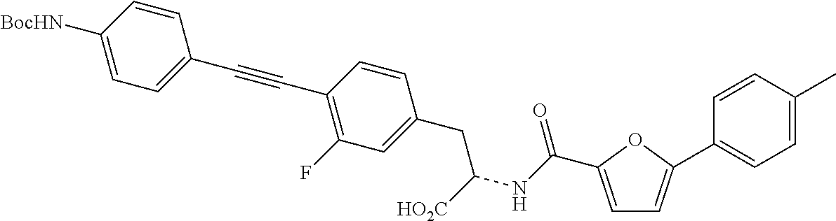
C(NC([HO2C])CC1=CC(F)=C(C#CC2=CC=C([BocHN])C=C2)C=C1)(=O)C1=CC=C(C2=CC=C(C)C=C2)O1
